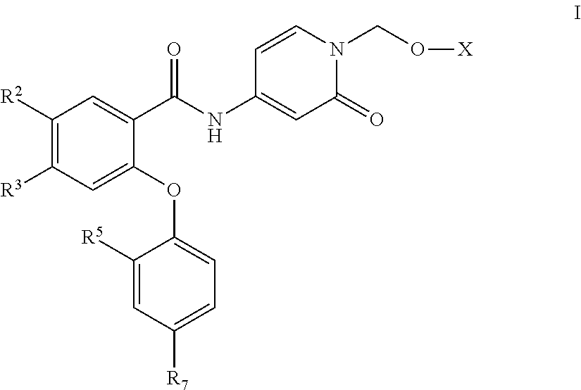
C1([R2])=C([R3])C=C(OC2=CC=C([R7])C=C2[R5])C(C(NC2=CC(=O)N(CO[X])C=C2)=O)=C1
